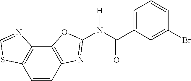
C1=CC2=C(C3=C1SC=N3)OC(N(C(C1=CC=CC(Br)=C1)=O)[H])=N2
